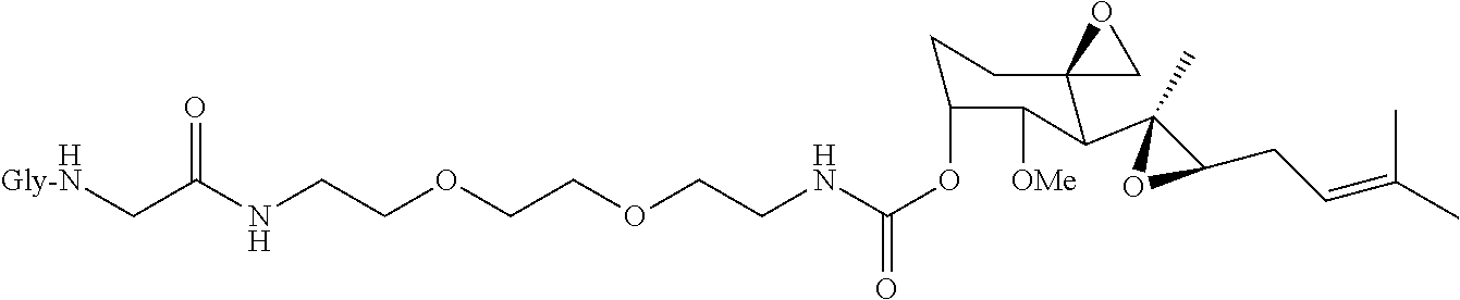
N(CCOCCOCCNC(OC1CCC2(C(C3(C)OC3CC=C(C)C)C1[OMe])CO2)=O)C(=O)C[HGly-N]
